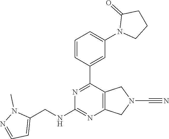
C1=CC(C2=NC(NCC3=CC=NN3C)=NC3=C2CN(C#N)C3)=CC(N2CCCC2=O)=C1
